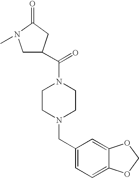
C1C(C(=O)N2CCN(CC3=CC=C4C(=C3)OCO4)CC2)CC(=O)N1C
